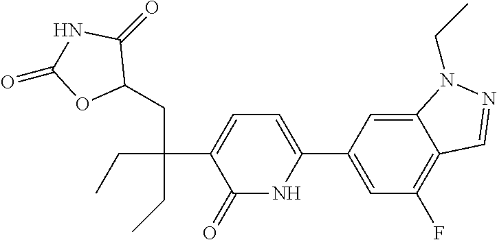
C12=CC(C3=CC=C(C(CC)(CC4C(=O)NC(=O)O4)CC)C(=O)N3)=CC(F)=C1C=NN2CC
